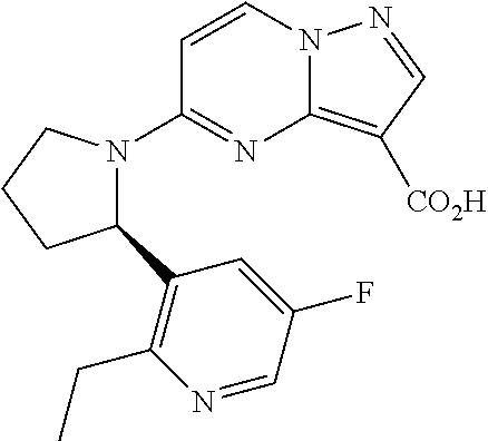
C12=C([CO2H])C=NN1C=CC(N1C(C3=C(CC)N=CC(F)=C3)CCC1)=N2
